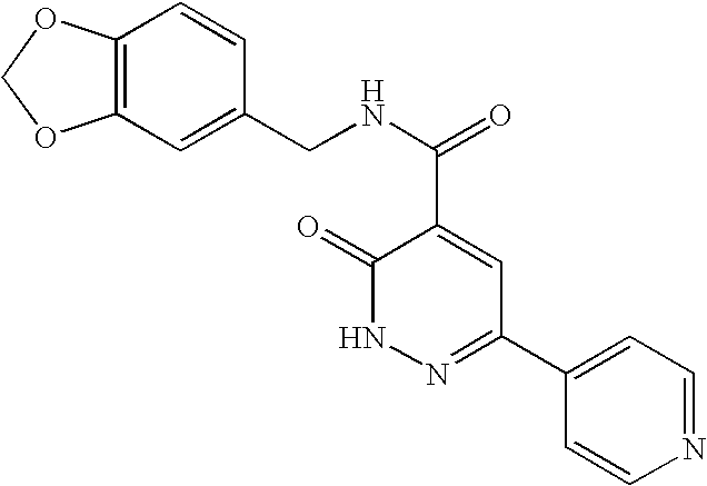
C1=CN=CC=C1C1=NNC(=O)C(C(=O)NCC2=CC3=C(C=C2)OCO3)=C1
